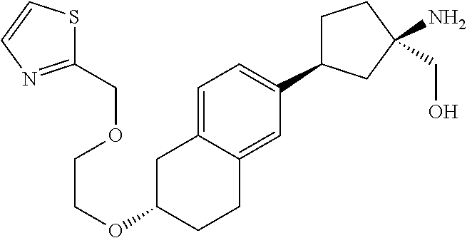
C1=C2C(=CC(C3CCC(N)(CO)C3)=C1)CCC(OCCOCC1=NC=CS1)C2
